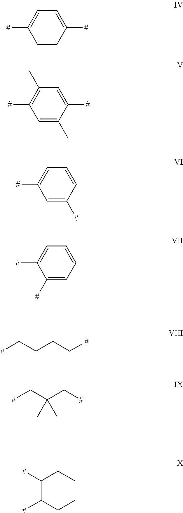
C1=CC([#])=CC=C1[#].C1=C(C)C([#])=CC(C)=C1[#].C1=C([#])C=CC=C1[#].C1([#])=CC=CC=C1[#].[#]CCCC[#].[#]CC(C[#])(C)C.C1([#])C([#])CCCC1
